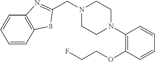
C(N1CCN(C2=C(OCCF)C=CC=C2)CC1)C1=NC2=C(C=CC=C2)S1
